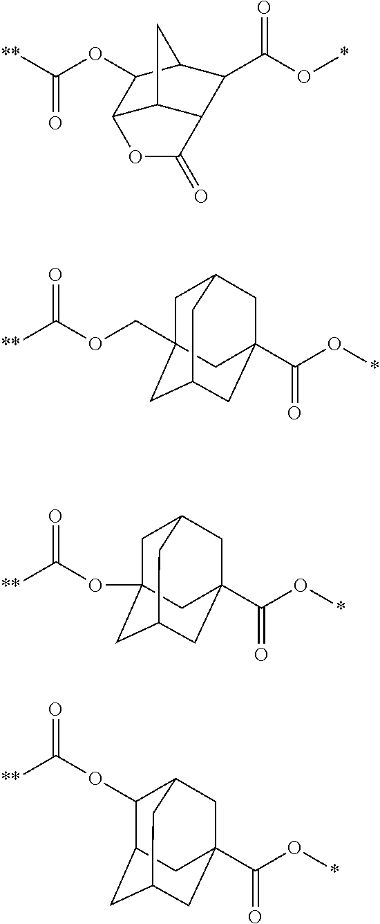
[**]C(OC1C2C3C(C(C(O*)=O)C1C3)C(=O)O2)=O.[**]C(OCC12CC3CC(C(O*)=O)(CC(C1)C3)C2)=O.[**]C(OC12CC3CC(C(O*)=O)(CC(C1)C3)C2)=O.C12CC3CC(C(O*)=O)(CC(C3)C1OC([**])=O)C2
